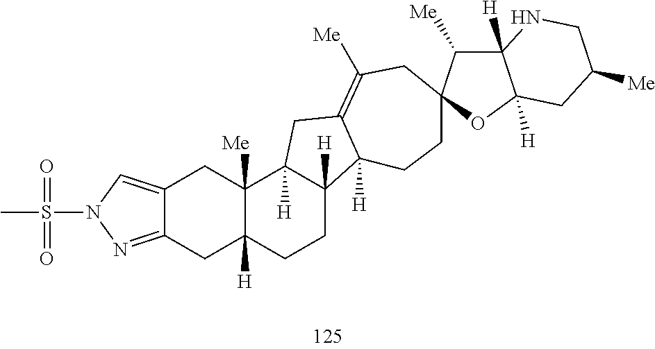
C12=NN(S(=O)(=O)C)C=C1CC1([Me])C([H])(C2)CCC2([H])C1([H])CC1=C([Me])CC3(CCC21[H])C([Me])C1([H])C([H])(O3)CC([Me])CN1
